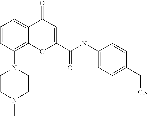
C1=CC(N2CCN(C)CC2)=C2C(=C1)C(=O)C=C(C(NC1=CC=C(C[CN])C=C1)=O)O2
